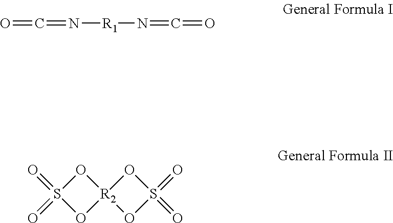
O=C=N[R1]N=C=O.O=S1(=O)O[R2]2(O1)OS(=O)(=O)O2
